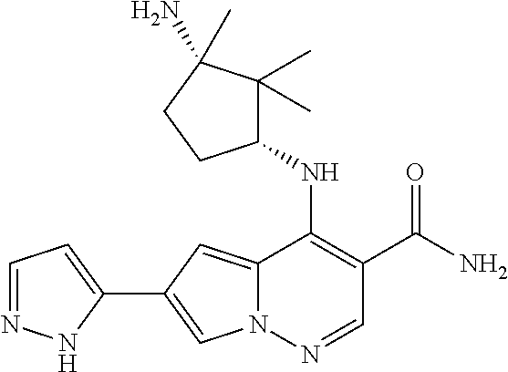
N12C(=CC(C3=CC=NN3)=C1)C(NC1C(C)(C)C(N)(C)CC1)=C(C(N)=O)C=N2
